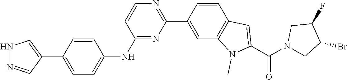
N1N=CC(C2=CC=C(NC3=NC(C4=CC5=C(C=C4)C=C(C(N4CC(Br)C(F)C4)=O)N5C)=NC=C3)C=C2)=C1
